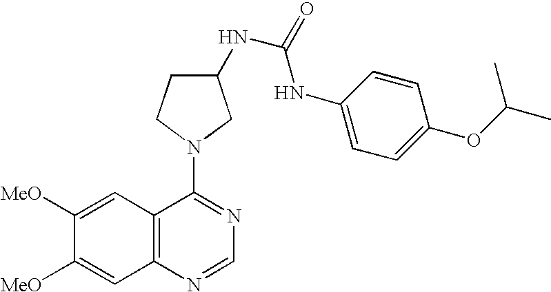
C12=C(N=CN=C1N1CCC(NC(=O)NC3=CC=C(OC(C)C)C=C3)C1)C=C([MeO])C([MeO])=C2
